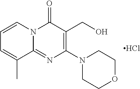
C1=CN2C(=NC(N3CCOCC3)=C(CO)C2=O)C(C)=C1.Cl
